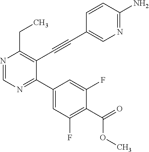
N1=CN=C(C2=CC(F)=C(C(OC)=O)C(F)=C2)C(C#CC2=CN=C(N)C=C2)=C1CC
